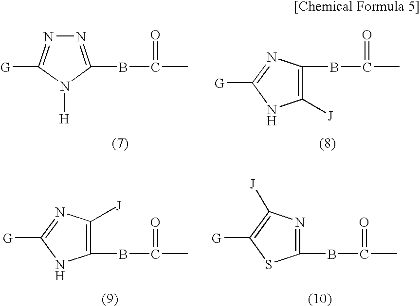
N1=C(BC(C)=O)N([H])C([G])=N1.B(C(C)=O)C1=C([J])NC([G])=N1.C1([J])=C(BC(C)=O)NC([G])=N1.N1=C(BC(C)=O)SC([G])=C1[J]
